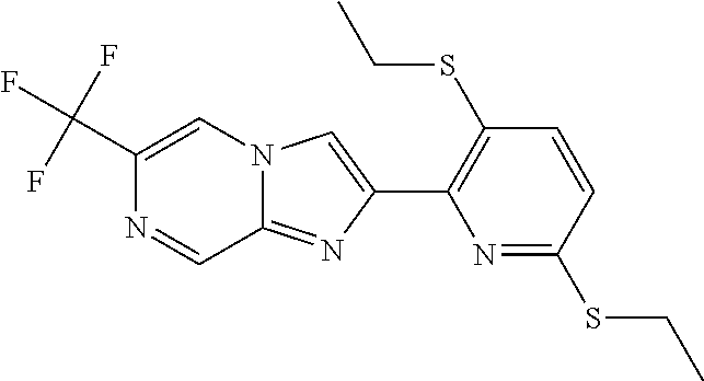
C12=NC(C3=C(SCC)C=CC(SCC)=N3)=CN1C=C(C(F)(F)F)N=C2
